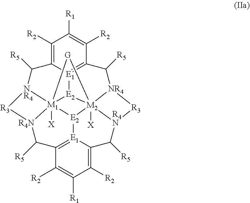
C1([R2])=C2[E1]3=C(C([R2])=C1[R1])C([R5])[NR4]1[R3][R4N]4C([R5])C5=C([R2])C([R1])=C([R2])C6=[E1]5[E2]5[M2]147([X])[E2]3[M1]51([X])([NR4](C2[R5])[R3][R4N]1C6[R5])[G]7
